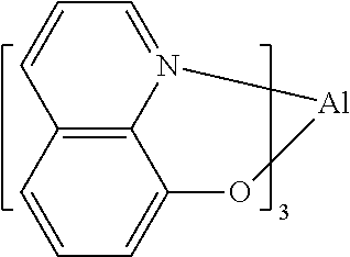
C12=C3C=CC=C1O[Al]N2=CC=C3
